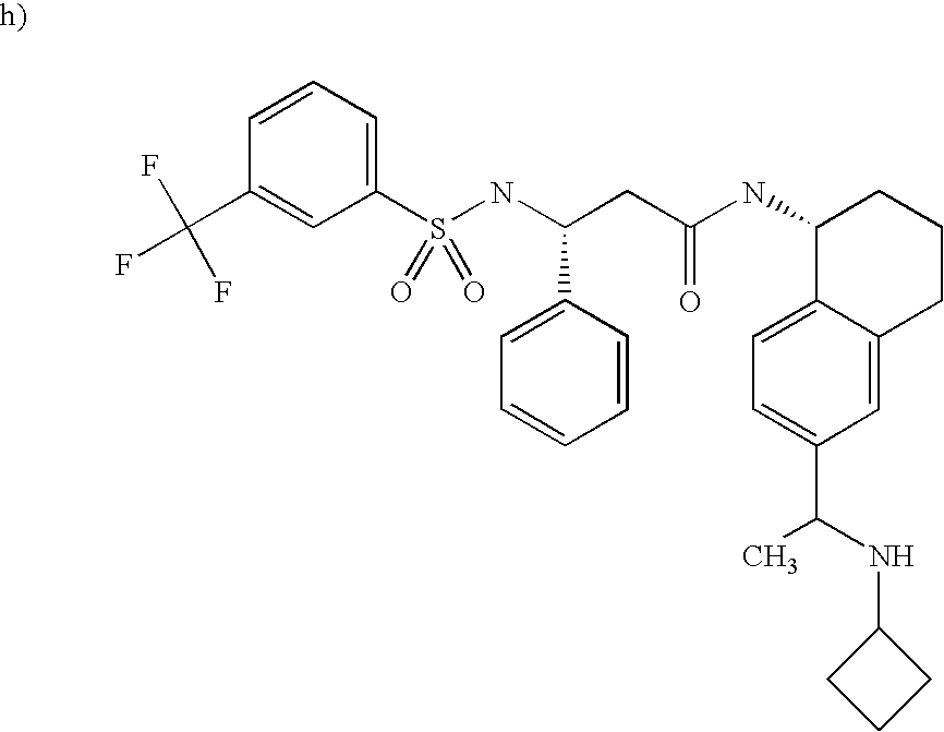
C1(C(F)(F)F)=CC(S(NC(CC(NC2C3=CC=C(C(NC4CCC4)C)C=C3CCC2)=O)C2=CC=CC=C2)(=O)=O)=CC=C1
